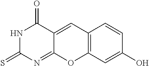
N1C(=S)N=C2C(=CC3=C(O2)C=C(O)C=C3)C1=O
